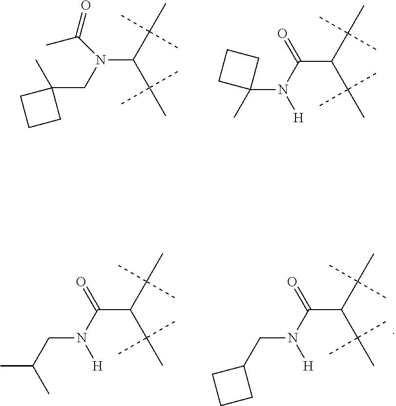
C(C(C)(C)C)(C(C)(C)C)C(N([H])C1(C)CCC1)=O.C(C(C)(C)C)(C(C)(C)C)N(CC1(C)CCC1)C(C)=O.C(C(C)(C)C)(C(C)(C)C)C(N([H])CC(C)C)=O.C(C(C)(C)C)(C(C)(C)C)C(N([H])CC1CCC1)=O
